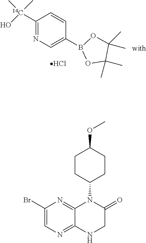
C1=CC([14C](O)(C)C)=NC=C1B1OC(C)(C)C(C)(C)O1.Cl.BrC1=CN=C2C(=N1)N(C1CCC(OC)CC1)C(=O)CN2
